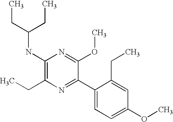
C1(NC(CC)CC)=C(CC)N=C(C2=CC=C(OC)C=C2CC)C(OC)=N1
